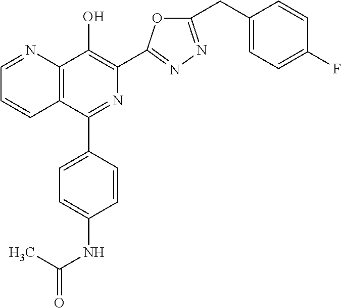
C1=NC2=C(C=C1)C(C1=CC=C(NC(=O)C)C=C1)=NC(C1=NN=C(CC3=CC=C(F)C=C3)O1)=C2O
